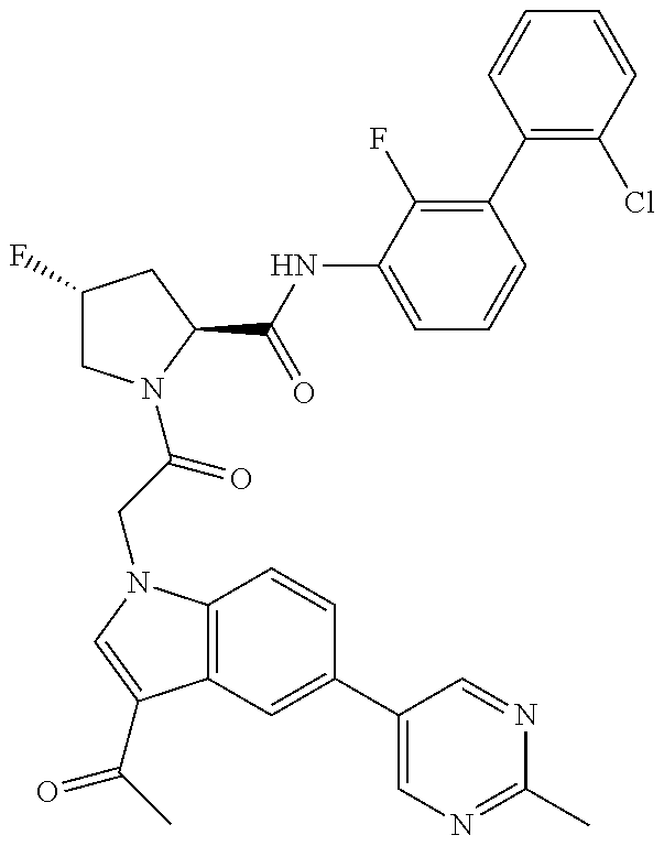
C1(F)CN(C(CN2C3=C(C(C(C)=O)=C2)C=C(C2=CN=C(C)N=C2)C=C3)=O)C(C(NC2=CC=CC(C3=C(Cl)C=CC=C3)=C2F)=O)C1
